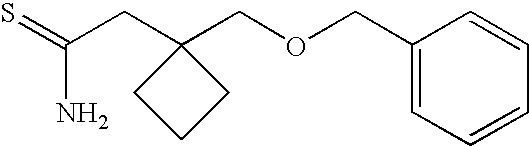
C(CC1(COCC2=CC=CC=C2)CCC1)(=S)N
